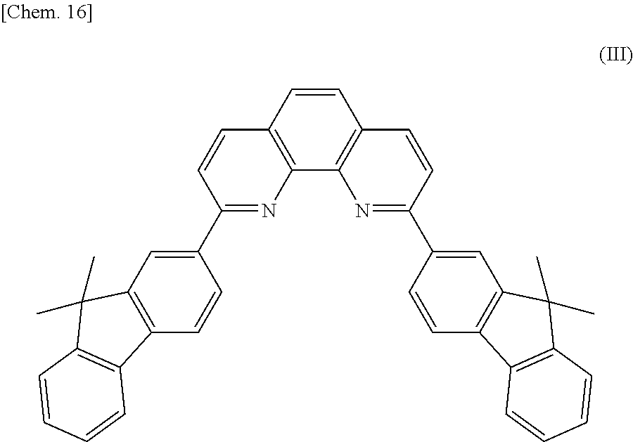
C1=CC2=C(C3=C1C=CC(C1=CC4=C(C=C1)C1=C(C4(C)C)C=CC=C1)=N3)N=C(C1=CC3=C(C=C1)C1=C(C3(C)C)C=CC=C1)C=C2
